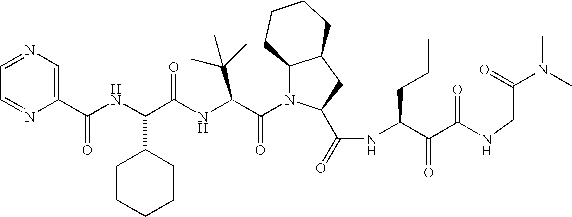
C1(C(NC(C(NC(C(N2C3C(CC2C(=O)NC(C(C(=O)NCC(N(C)C)=O)=O)CCC)CCCC3)=O)C(C)(C)C)=O)C2CCCCC2)=O)=CN=CC=N1
